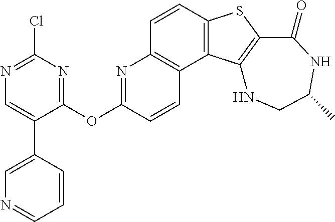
C1=CC2=C(C3=C1N=C(OC1=NC(Cl)=NC=C1C1=CN=CC=C1)C=C3)C1=C(S2)C(=O)NC(C)CN1
